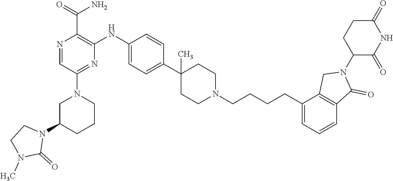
C1C(N2CCN(C)C2=O)CCCN1C1=NC(NC2=CC=C(C3(C)CCN(CCCCC4=CC=CC5=C4CN(C4CCC(=O)NC4=O)C5=O)CC3)C=C2)=C(C(=O)N)N=C1
